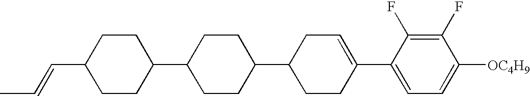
C1(F)=C(F)C(C2=CCC(C3CCC(C4CCC(C=CC)CC4)CC3)CC2)=CC=C1[OC4H9]
